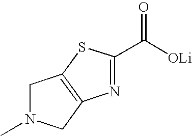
C1N(C)CC2=C1SC(C([OLi])=O)=N2
